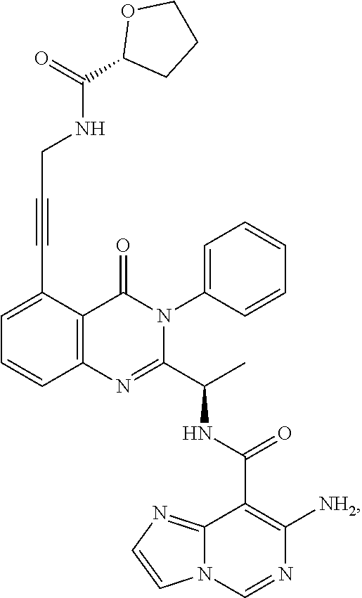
C(C1=CC=CC2=C1C(=O)N(C1=CC=CC=C1)C(C(C)NC(C1=C([NH2])N=CN3C1=NC=C3)=O)=N2)#CCNC(C1CCCO1)=O
